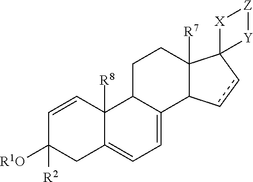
C12C([R7])(CCC3C1=CC=C1C3([R8])C=CC([R2])([R1O])C1)C1(cc2)[X][Z][Y]1
